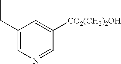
C1(CC)=CN=CC([CO2(CH2)2OH])=C1
